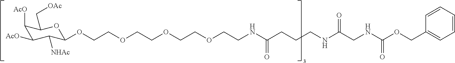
C1([AcO])C([AcO])C([NHAc])C(OCCOCCOCCOCCNC(CCCNC(CNC(OCC2=CC=CC=C2)=O)=O)=O)OC1C[OAc]
